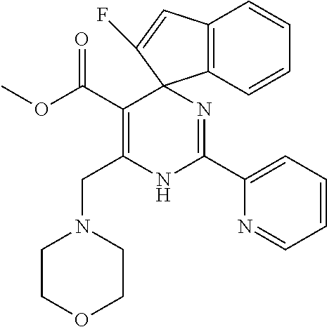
C(C1=C(CN2CCOCC2)NC(C2=CC=CC=N2)=NC12C1=C(C=C2F)C=CC=C1)(=O)OC
